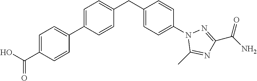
C1=C(C2=CC=C(C(=O)O)C=C2)C=CC(CC2=CC=C(N3C(C)=NC(C(N)=O)=N3)C=C2)=C1
